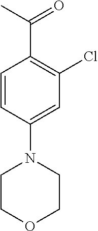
C1=CC(N2CCOCC2)=CC(Cl)=C1C(C)=O
